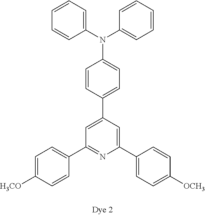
C1=C([H3CO])C=CC(C2=NC(C3=CC=C([OCH3])C=C3)=CC(C3=CC=C(N(C4=CC=CC=C4)C4=CC=CC=C4)C=C3)=C2)=C1
